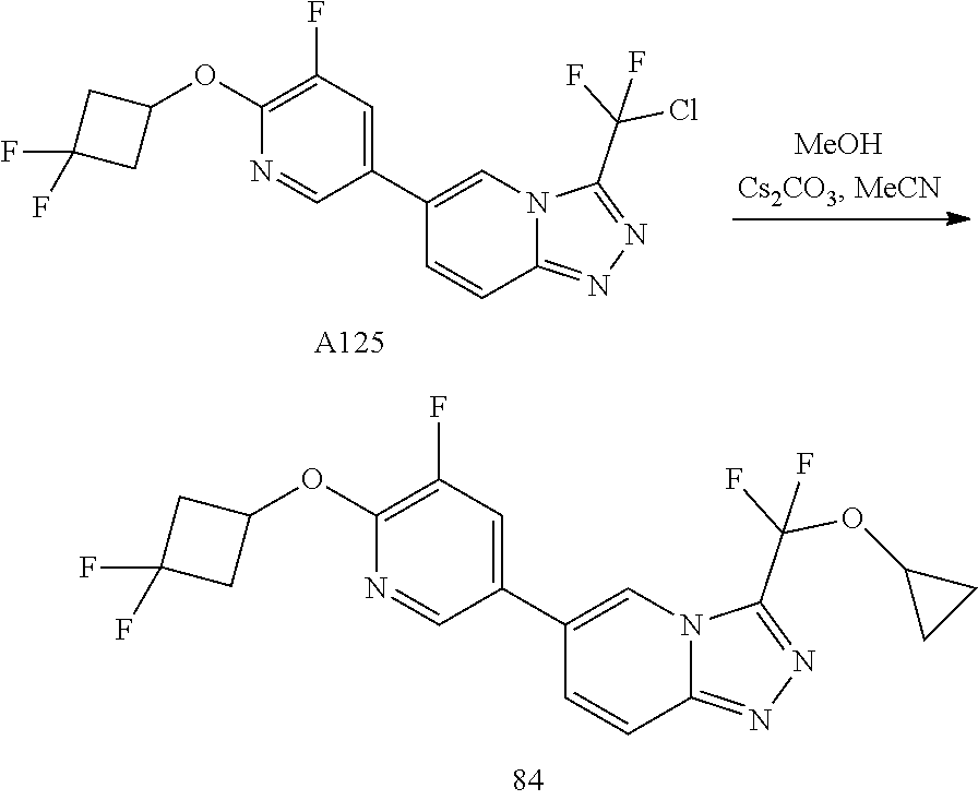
[A125].N1=C(C(F)(F)Cl)N2C(=N1)C=CC(C1=CC(F)=C(OC3CC(F)(F)C3)N=C1)=C2.N1=C(C(OC2CC2)(F)F)N2C(=N1)C=CC(C1=CC(F)=C(OC3CC(F)(F)C3)N=C1)=C2
